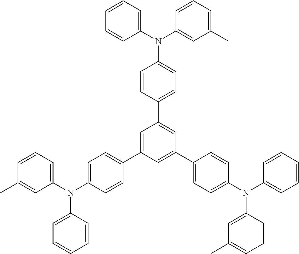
C1=CC(N(C2=CC=CC(C)=C2)C2=CC=C(C3=CC(C4=CC=C(N(C5=CC=CC=C5)C5=CC(C)=CC=C5)C=C4)=CC(C4=CC=C(N(C5=CC=CC=C5)C5=CC(C)=CC=C5)C=C4)=C3)C=C2)=CC=C1
